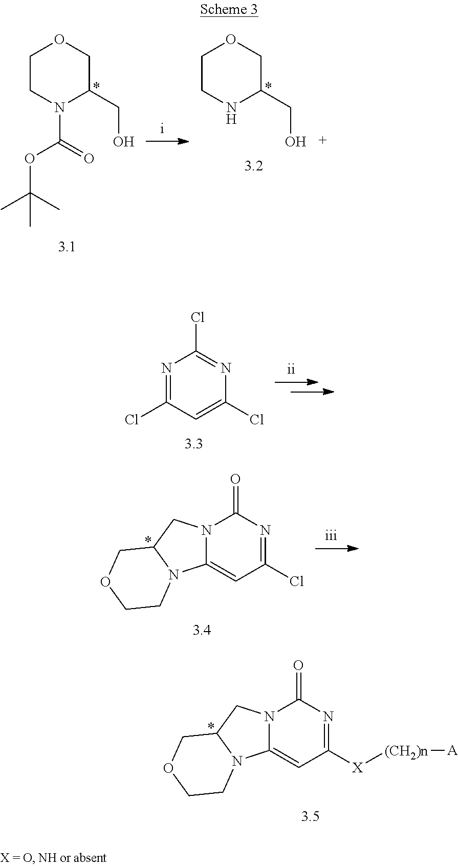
C1CN(C(OC(C)(C)C)=O)C(CO)CO1.C1CNC(CO)CO1.N12C(=CC([X][(CH2)n][A])=NC1=O)N1C(C2)COCC1.N1=C(Cl)C=C(Cl)N=C1Cl.N12C(=CC(Cl)=NC1=O)N1C(C2)COCC1
